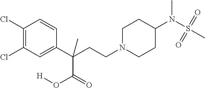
C1(Cl)=C(Cl)C=C(C(CCN2CCC(N(S(C)(=O)=O)C)CC2)(C(O[H])=O)C)C=C1
